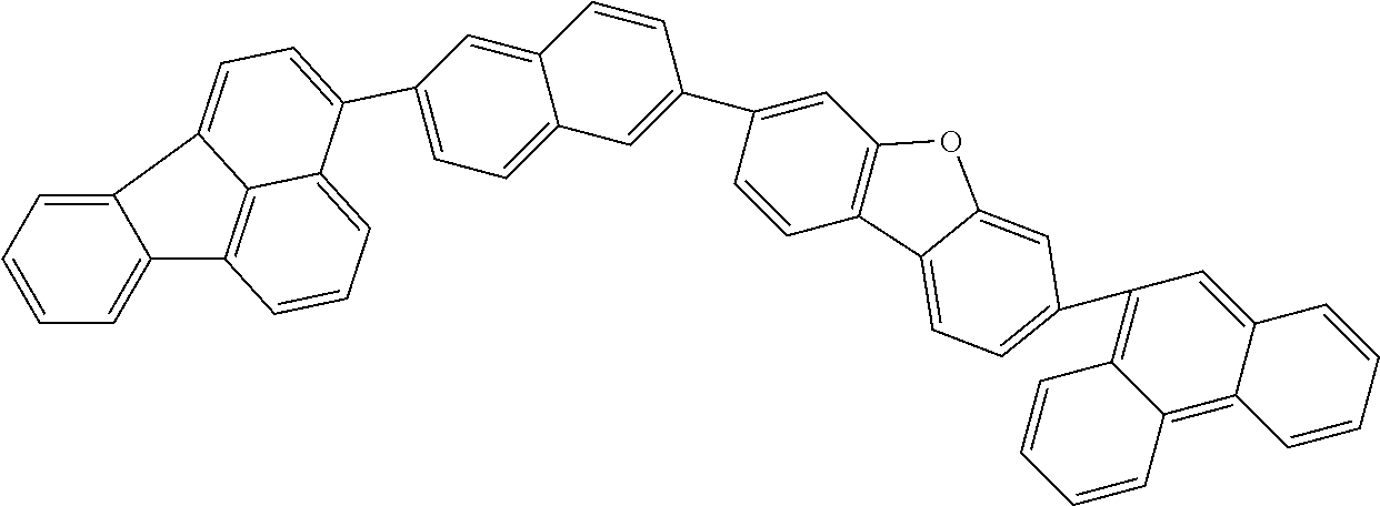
C12=CC=CC=C1C1=C3C(=CC=C1)C(C1=CC=C4C(=C1)C=CC(C1=CC5=C(C=C1)C1=CC=C(C6=C7C(=C8C(=C6)C=CC=C8)C=CC=C7)C=C1O5)=C4)=CC=C23
